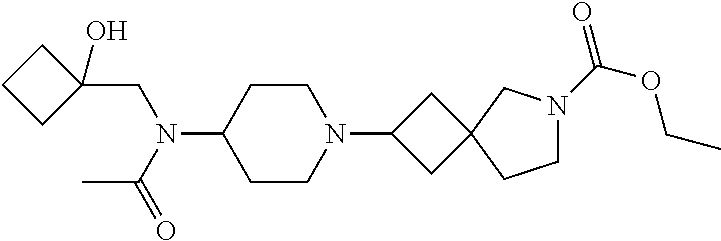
C1CC(N(C(C)=O)CC2(O)CCC2)CCN1C1CC2(C1)CN(C(=O)OCC)CC2
